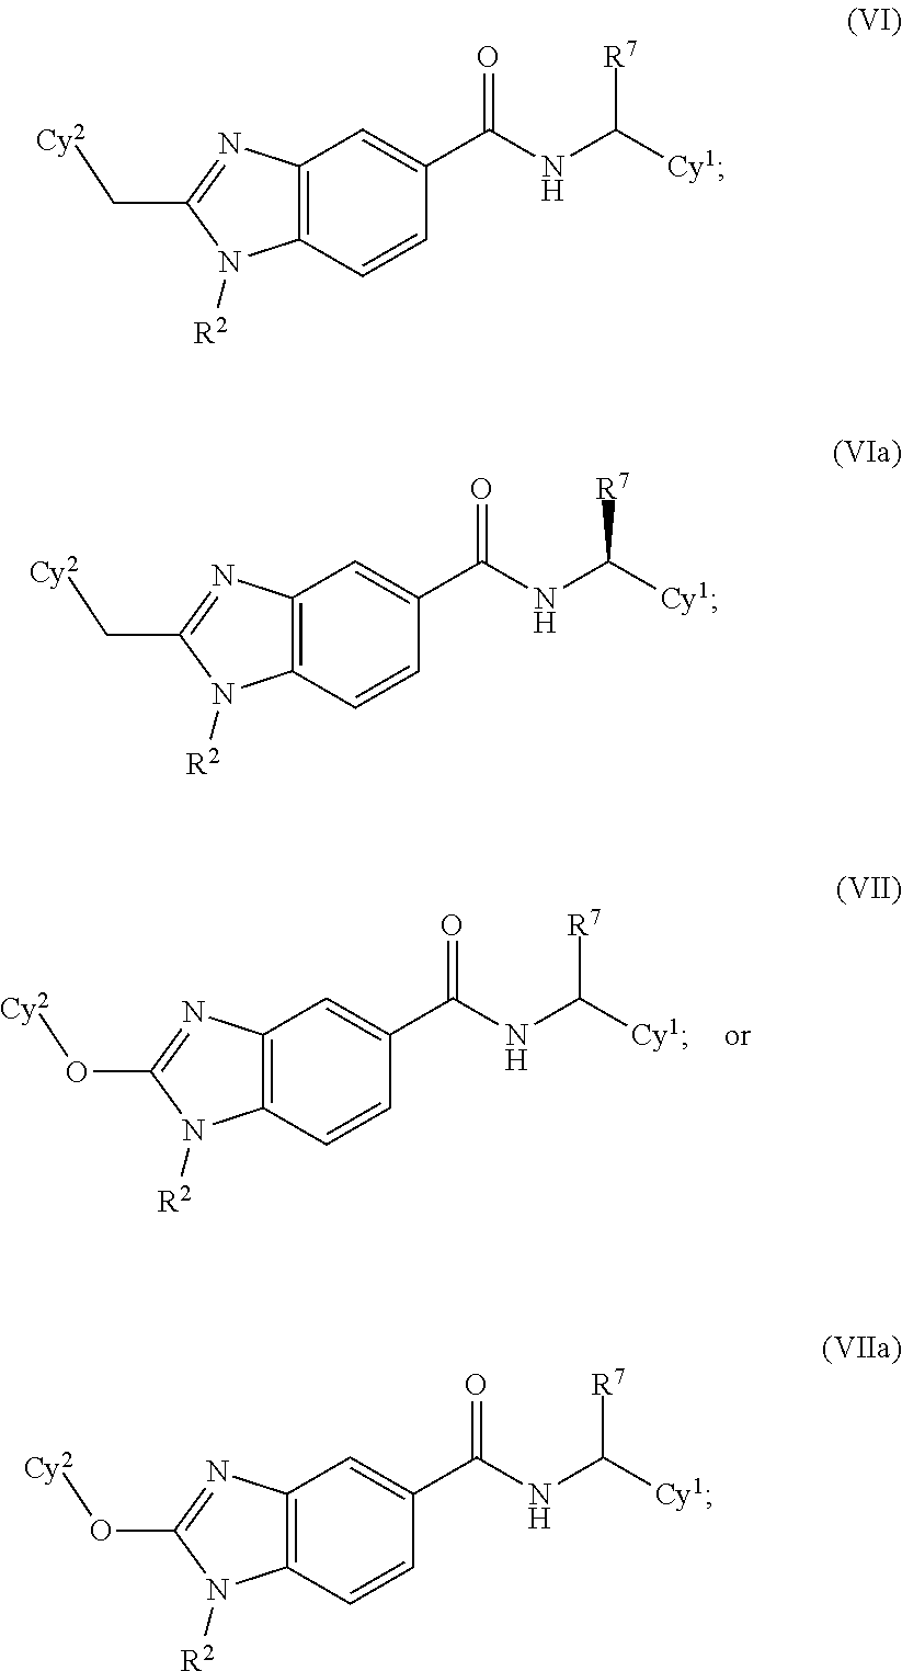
C12=C(C=CC(C(NC([Cy1])[R7])=O)=C1)N([R2])C(O[Cy2])=N2.C12=C(C=CC(C(NC([Cy1])[R7])=O)=C1)N([R2])C(C[Cy2])=N2.C12=C(C=CC(C(NC([Cy1])[R7])=O)=C1)N([R2])C(C[Cy2])=N2.C12=C(C=CC(C(NC([Cy1])[R7])=O)=C1)N([R2])C(O[Cy2])=N2
